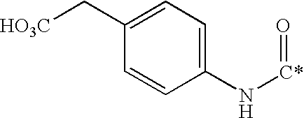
C1(C[HO3C])=CC=C(N[C*]=O)C=C1
